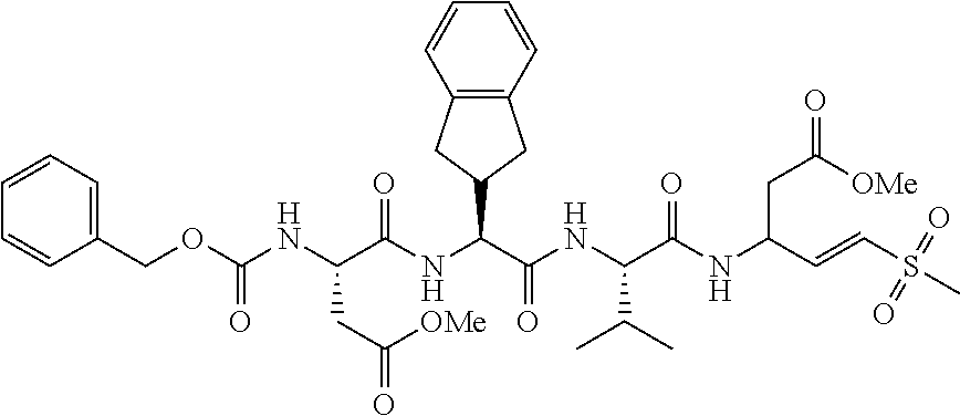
C(NC(C(NC(C(NC(C=CS(C)(=O)=O)CC(=O)[OMe])=O)C(C)C)=O)C1CC2=C(C1)C=CC=C2)(C(NC(OCC1=CC=CC=C1)=O)CC(=O)[OMe])=O
